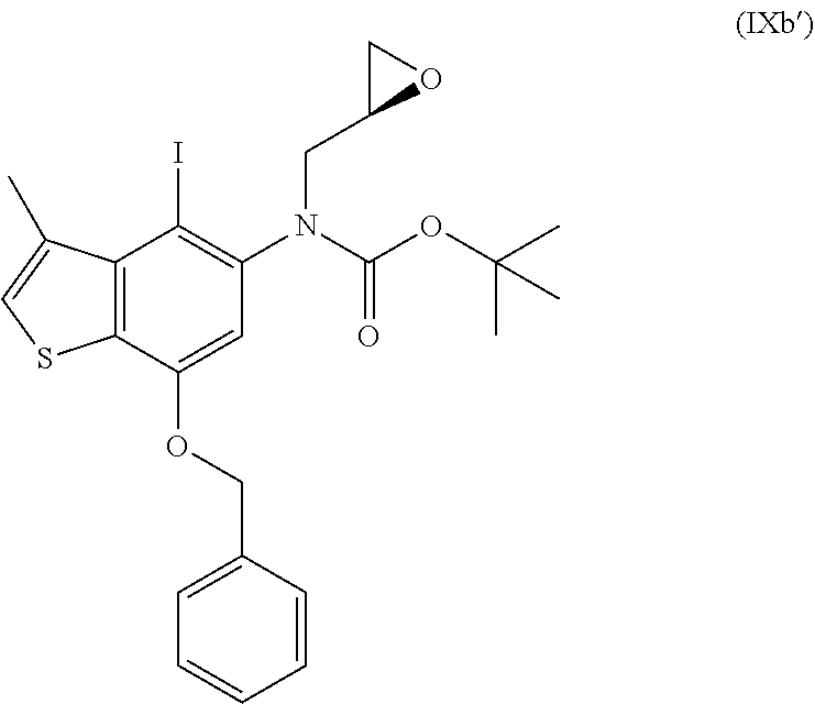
C12=C(C(OCC3=CC=CC=C3)=CC(N(C(OC(C)(C)C)=O)CC3OC3)=C1I)SC=C2C
